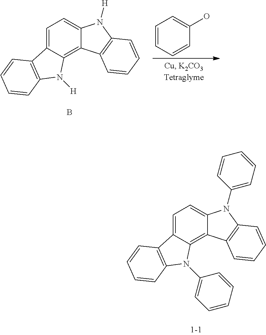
C1=C2C(=C3C(=C1)N([H])C1=C3C=CC=C1)N([H])C1=C2C=CC=C1.B.C1=CC=CC(O)=C1.C1=C2C(=C3C(=C1)N(C1=CC=CC=C1)C1=C3C=CC=C1)N(C1=CC=CC=C1)C1=C2C=CC=C1
